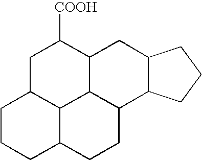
C1C2C3C4C(C1[COOH])CC1C(C4CCC3CCC2)CCC1
